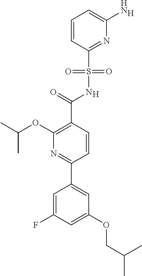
[H].C1(C(=O)NS(C2=NC(N)=CC=C2)(=O)=O)=C(OC(C)C)N=C(C2=CC(OCC(C)C)=CC(F)=C2)C=C1.[H]
